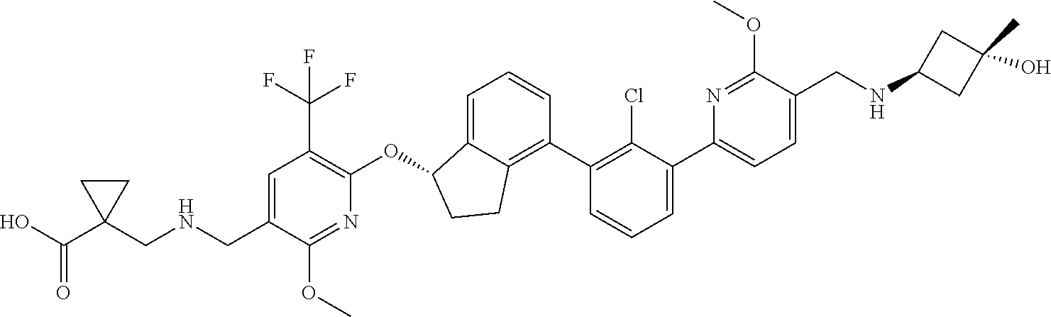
C(C1=CC(C(F)(F)F)=C(OC2C3=CC=CC(C4=C(Cl)C(C5=CC=C(CNC6CC(O)(C)C6)C(OC)=N5)=CC=C4)=C3CC2)N=C1OC)NCC1(C(O)=O)CC1
